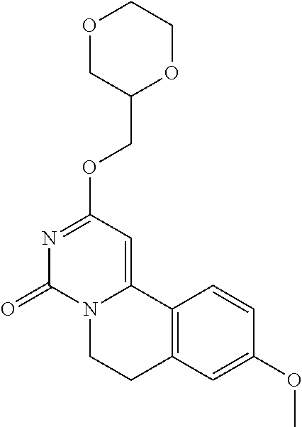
O1CC(COC2=NC(=O)N3C(=C2)C2=C(CC3)C=C(OC)C=C2)OCC1
